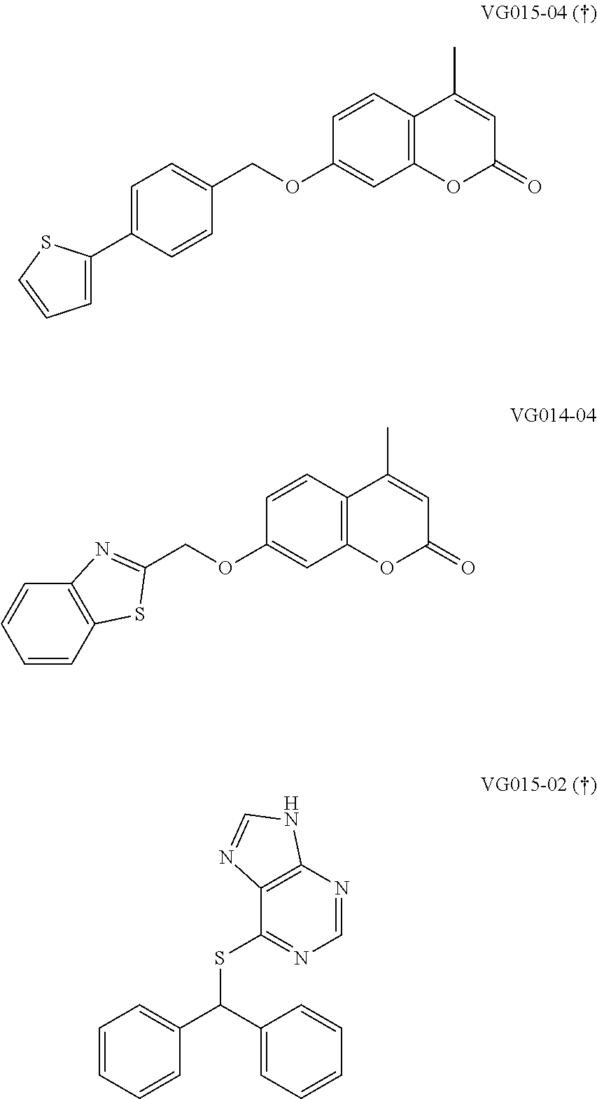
C1=CC2=C(C=C1OCC1=CC=C(C3=CC=CS3)C=C1)OC(=O)C=C2C.C1=CC2=C(C=C1OCC1=NC3=C(C=CC=C3)S1)OC(=O)C=C2C.C12=C(N=CN=C1SC(C1=CC=CC=C1)C1=CC=CC=C1)NC=N2
